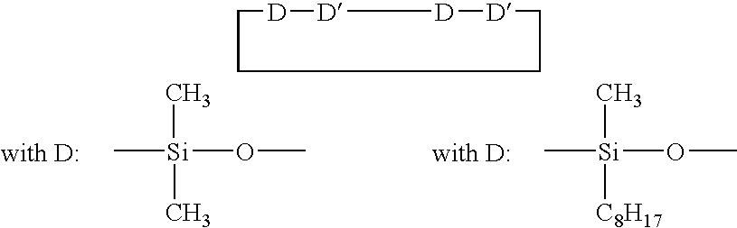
C1CCC[D][D][D][D]1.C[Si](C)(OC)C.C[Si](C)(OC)[C8H17]
